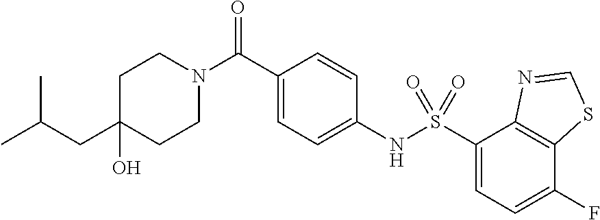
C1CN(C(C2=CC=C(NS(=O)(=O)C3=CC=C(F)C4=C3N=CS4)C=C2)=O)CCC1(O)CC(C)C
